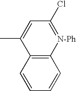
C12=C(C=CC=C1)C(C)=CC(Cl)=[N-Ph]2
